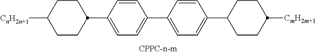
C1([CnH2n+1])CCC(C2=CC=C(C3=CC=C(C4CCC([CmH2m+1])CC4)C=C3)C=C2)CC1
